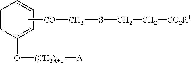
C[CO]CSCC[CO2R1].C1=CC=CC=C1O[(CH2)t+n][A]
